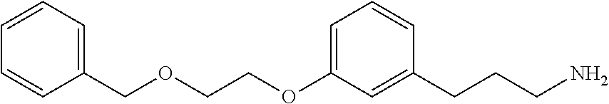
C1(COCCOC2=CC=CC(CCCN)=C2)=CC=CC=C1
